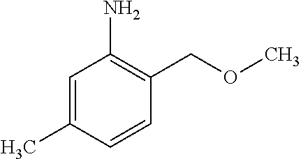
C1=CC(C)=CC(N)=C1COC
